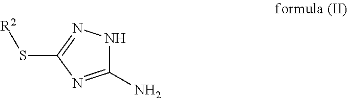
C1(N)=NC(S[R2])=NN1
